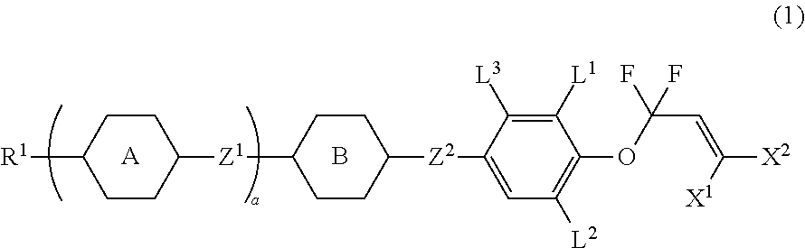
[A].C1CC([Z1]C2CCC([Z2]C3=CC([L2])=C(OC(C=C([X2])[X1])(F)F)C([L1])=C3[L3])CC2)CCC1[R1].B
